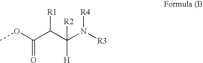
O(C(C(C(N([R3])[R4])([R2])[H])[R1])=O)C
